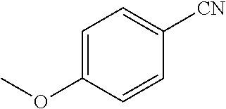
C1=C(OC)C=CC([CN])=C1
